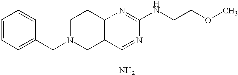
C1=CC=C(CN2CC3=C(CC2)N=C(NCCOC)N=C3N)C=C1
